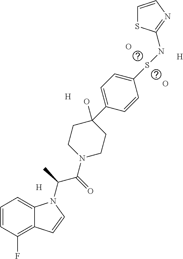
[H].C1=CC(F)=C2C(=C1)N(C(C(N1CCC(O)(C3=CC=C(SNC4=NC=CS4)C=C3)CC1)=O)C)C=C2.[H].[H].O.O
